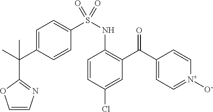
C1=C(C(C2=NC=CO2)(C)C)C=CC(S(NC2=C(C(C3=CC=[N+]([O-])C=C3)=O)C=C(Cl)C=C2)(=O)=O)=C1
